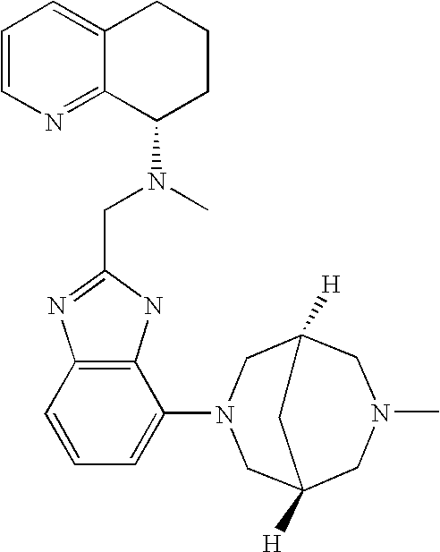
C12=C(C=CC=C1N1CC3([H])CN(C)CC([H])(C1)C3)N=C(CN(C1CCCC3=CC=CN=C13)C)N2
